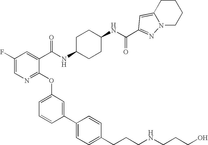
C1(F)=CN=C(OC2=CC=CC(C3=CC=C(CCCNCCCO)C=C3)=C2)C(C(=O)NC2CCC(NC(=O)C3=NN4CCCCC4=C3)CC2)=C1
